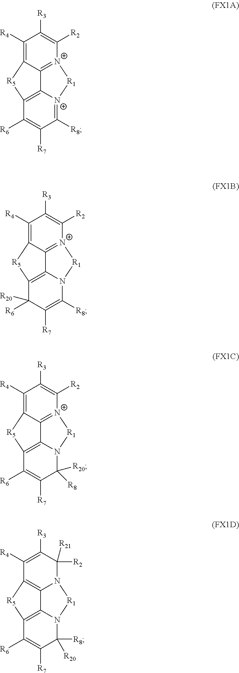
C1([R4])=C2C3=[N+](C([R2])=C1[R3])[R1][N+]1=C([R8])C([R7])=C([R6])C(=C31)[R5]2.C1([R4])=C2C3=[N+](C([R2])=C1[R3])[R1]N1C3=C(C([R6])([R20])C([R7])=C1[R8])[R5]2.C1([R4])=C2C3=[N+](C([R2])=C1[R3])[R1]N1C3=C(C([R6])=C([R7])C1([R20])[R8])[R5]2.C1([R4])=C([R3])C([R2])([R21])N2C3=C1[R5]C1=C3N(C([R20])([R8])C([R7])=C1[R6])[R1]2
